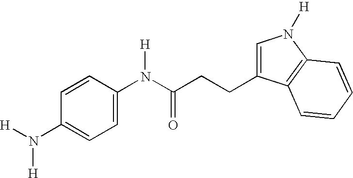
C1=C(CCC(N(C2=CC=C(N([H])[H])C=C2)[H])=O)C2=C(N1[H])C=CC=C2
